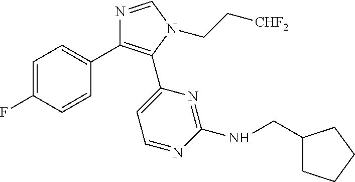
C1=C(F)C=CC(C2=C(C3=CC=NC(NCC4CCCC4)=N3)N(CC[CHF2])C=N2)=C1
